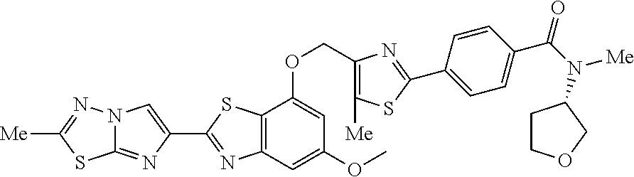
N12C(=NC(C3=NC4=C(S3)C(OCC3=C([Me])SC(C5=CC=C(C(=O)N([Me])C6CCOC6)C=C5)=N3)=CC(OC)=C4)=C1)SC([Me])=N2
